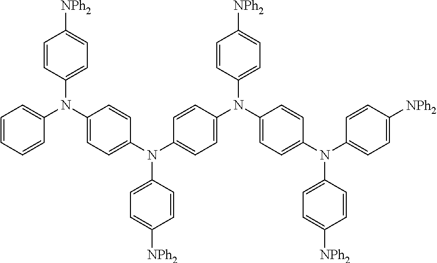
C1=CC(N(C2=CC=C(N(C3=CC=C(N(C4=CC=C([NPh2])C=C4)C4=CC=C(N(C5=CC=C([NPh2])C=C5)C5=CC=C([NPh2])C=C5)C=C4)C=C3)C3=CC=C([NPh2])C=C3)C=C2)C2=CC=CC=C2)=CC=C1[NPh2]
